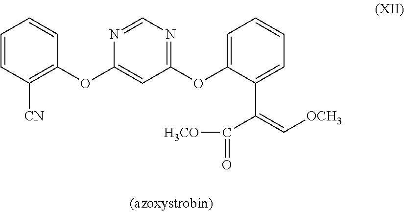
C1=CC([CN])=C(OC2=CC(OC3=CC=CC=C3C(=C[OCH3])C(=O)[H3CO])=NC=N2)C=C1
